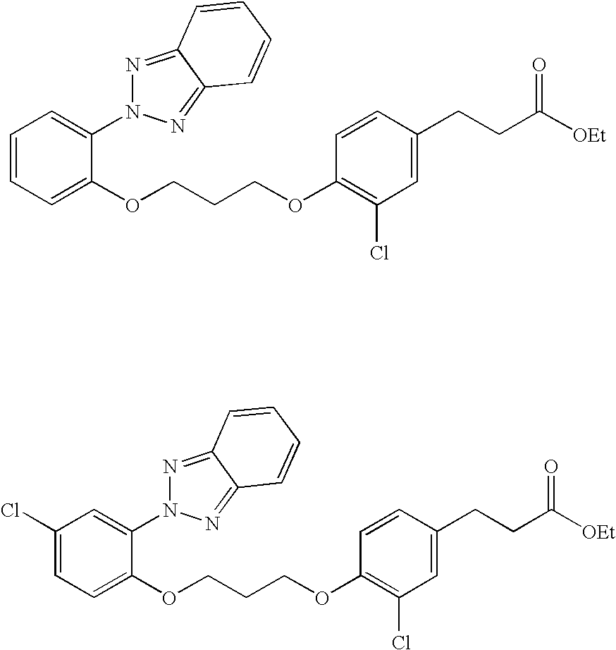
C1=CC=C(OCCCOC2=C(Cl)C=C(CCC([OEt])=O)C=C2)C(N2N=C3C(=N2)C=CC=C3)=C1.C1(Cl)=CC=C(OCCCOC2=C(Cl)C=C(CCC([OEt])=O)C=C2)C(N2N=C3C(=N2)C=CC=C3)=C1
